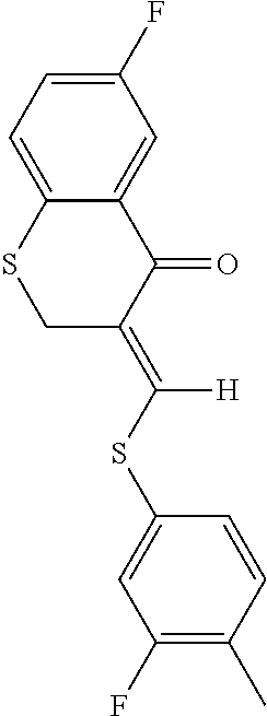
C12=CC=C(F)C=C1C(=O)C(=C(SC1=CC(F)=C(C)C=C1)[H])CS2
